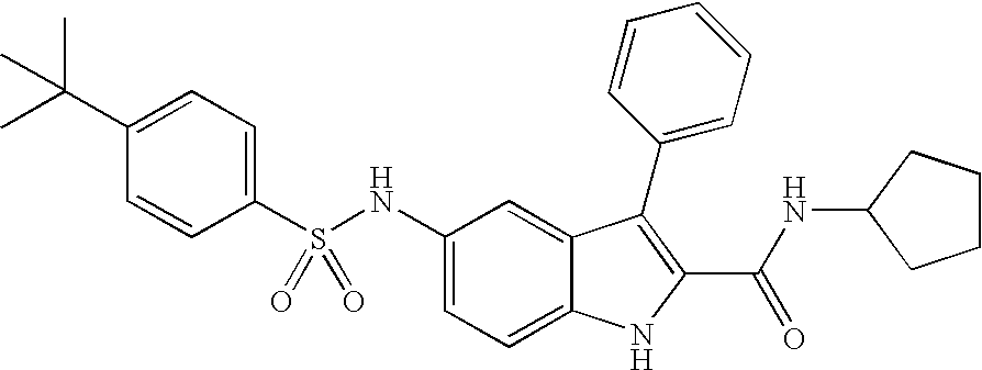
C1(C(C)(C)C)=CC=C(S(NC2=CC=C3C(=C2)C(C2=CC=CC=C2)=C(C(NC2CCCC2)=O)N3)(=O)=O)C=C1
